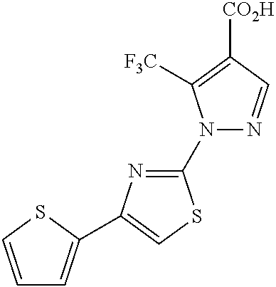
C1(N2N=CC([CO2H])=C2[F3C])=NC(C2=CC=CS2)=CS1
